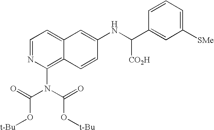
C1=NC(N(C(=O)O[t-Bu])C(=O)O[t-Bu])=C2C(=C1)C=C(NC(C1=CC([SMe])=CC=C1)[CO2H])C=C2
